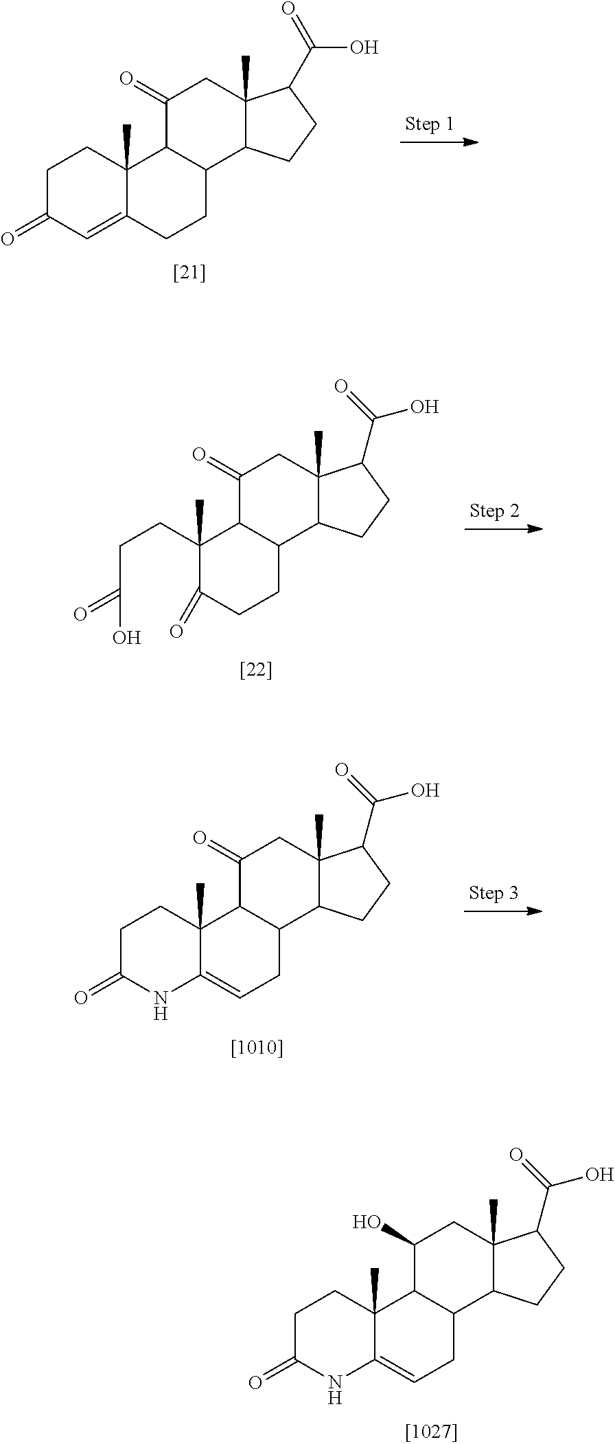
C12(C)C(=CC(=O)CC1)CCC1C2C(=O)CC2(C)C1CCC2C(=O)O.C1(CCC(O)=O)(C)C(=O)CCC2C1C(=O)CC1(C)C2CCC1C(=O)O.C12(C)C(=CCC3C1C(=O)CC1(C)C3CCC1C(=O)O)NC(=O)CC2.C12(C)C(=CCC3C1C(O)CC1(C)C3CCC1C(=O)O)NC(=O)CC2
